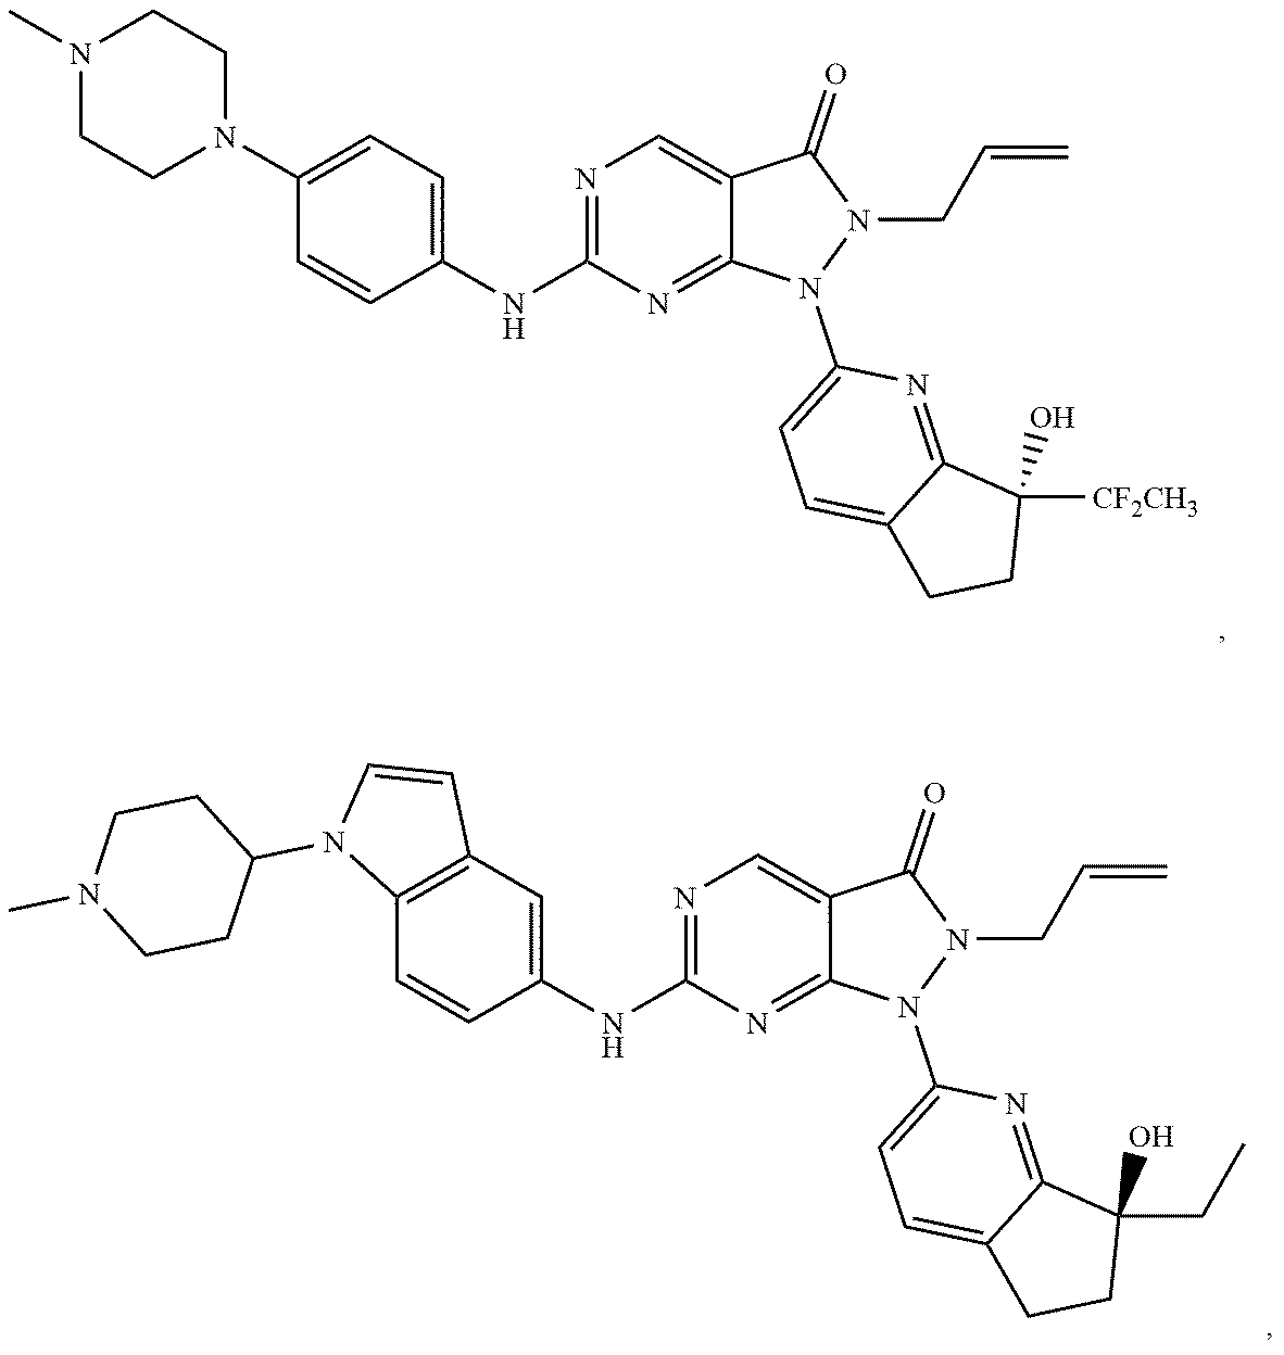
C1=CC(NC2=NC=C3C(=N2)N(C2=CC=C4C(=N2)C(CC)(O)CC4)N(CC=C)C3=O)=CC2=C1N(C1CCN(C)CC1)C=C2.C1=CC(NC2=NC=C3C(=N2)N(C2=CC=C4C(=N2)C([CF2CH3])(O)CC4)N(CC=C)C3=O)=CC=C1N1CCN(C)CC1
